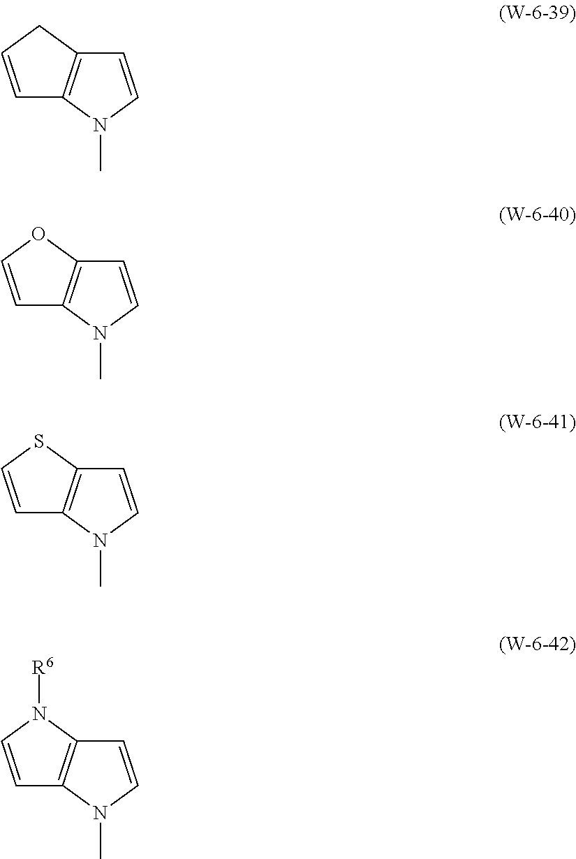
C1=CN(C)C2=C1CC=C2.C1=CN(C)C2=C1OC=C2.C1=CN(C)C2=C1SC=C2.C1=CN(C)C2=C1N([R6])C=C2
